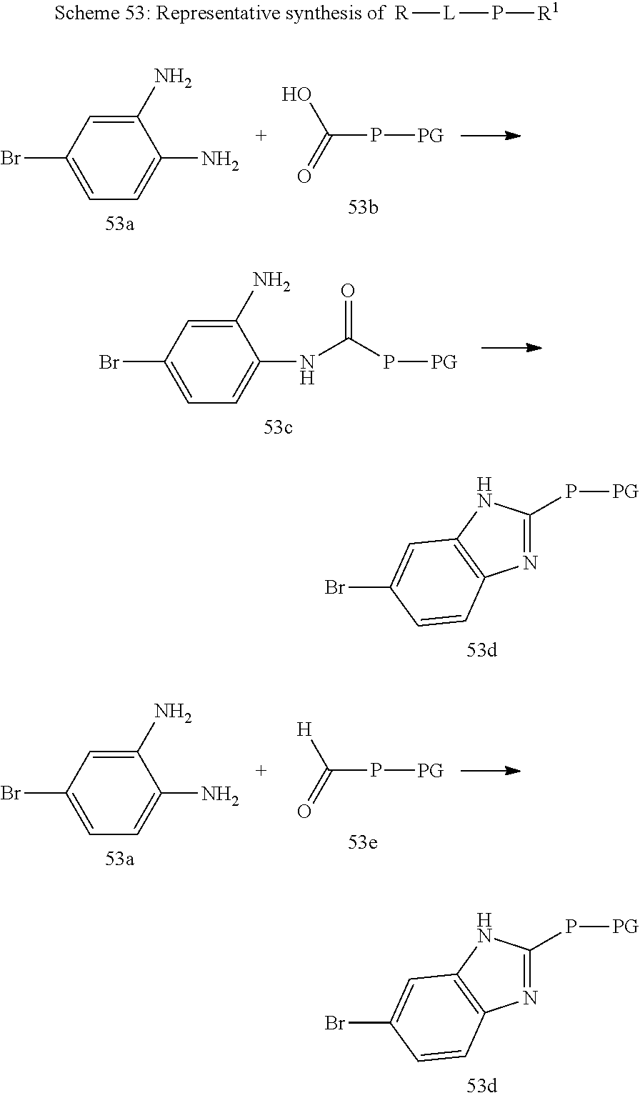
[R][L]P[R1].C1(N)=CC(Br)=CC=C1N.C(P[PG])(=O)O.C1(N)=CC(Br)=CC=C1NC(P[PG])=O.N1=C(P[PG])NC2=C1C=CC(Br)=C2.C1(N)=CC(Br)=CC=C1N.C(P[PG])(=O)[H].N1=C(P[PG])NC2=C1C=CC(Br)=C2
